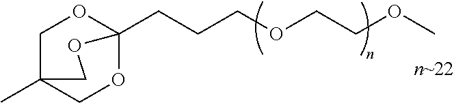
C12(CCCOCCOC)OCC(C)(CO1)CO2
